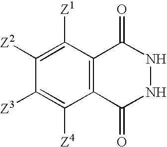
C1([Z2])=C([Z1])C2=C(C([Z4])=C1[Z3])C(=O)NNC2=O
